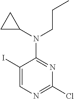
C1(I)=CN=C(Cl)N=C1N(CCC)C1CC1
